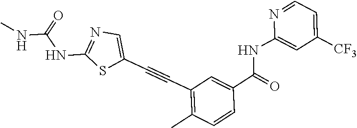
N1=CC=C([CF3])C=C1NC(C1=CC(C#CC2=CN=C(NC(NC)=O)S2)=C(C)C=C1)=O
